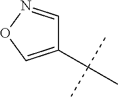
CC(C)(C)C1=CON=C1
